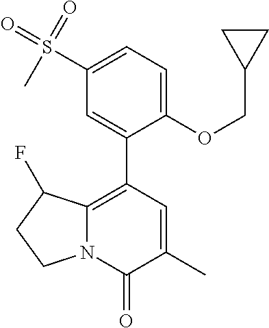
C1(OCC2CC2)=CC=C(S(=O)(=O)C)C=C1C1=C2N(C(=O)C(C)=C1)CCC2F
